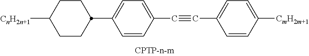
C1([CnH2n+1])CCC(C2=CC=C(C#CC3=CC=C([CmH2m+1])C=C3)C=C2)CC1
